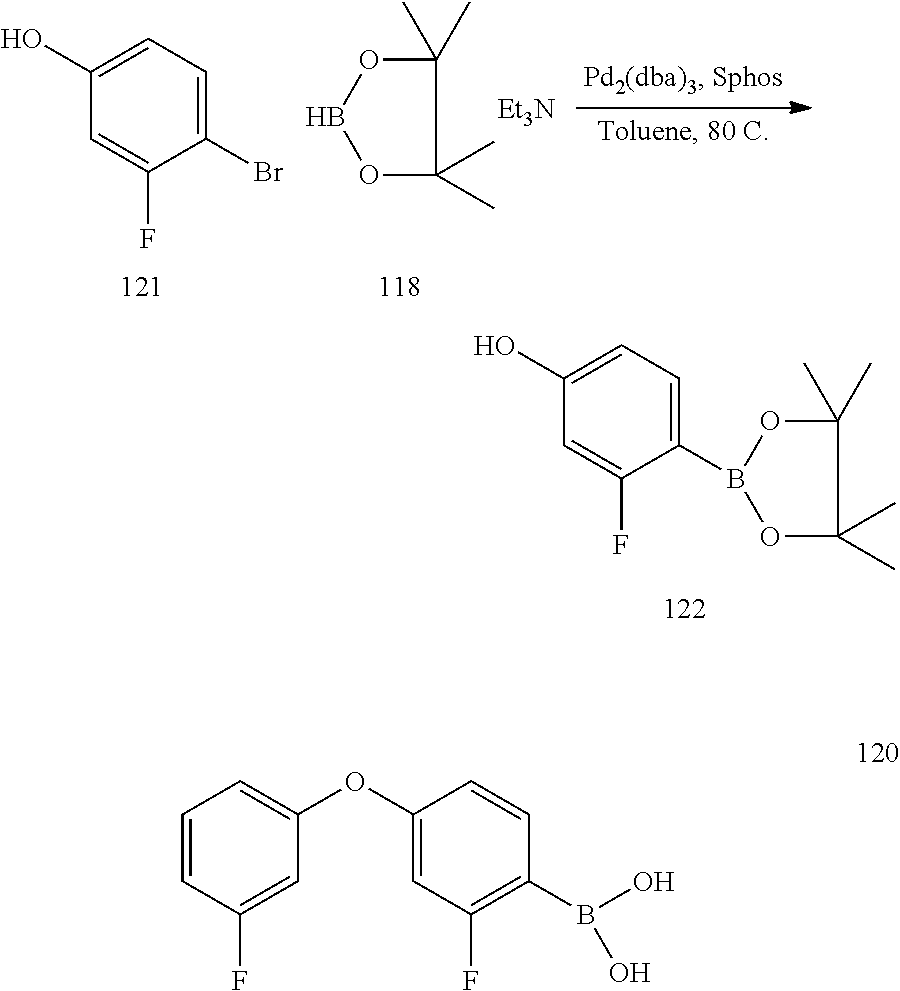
C1(O)=CC=C(B2OC(C)(C)C(C)(C)O2)C(F)=C1.[Et3N].C1(O)=CC=C(Br)C(F)=C1.C1(C)(C)OBOC1(C)C.C1=CC(F)=CC(OC2=CC(F)=C(B(O)O)C=C2)=C1
